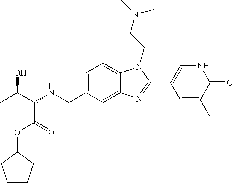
CC(C(NCC1=CC=C2C(=C1)N=C(C1=CNC(=O)C(C)=C1)N2CCN(C)C)C(=O)OC1CCCC1)O
